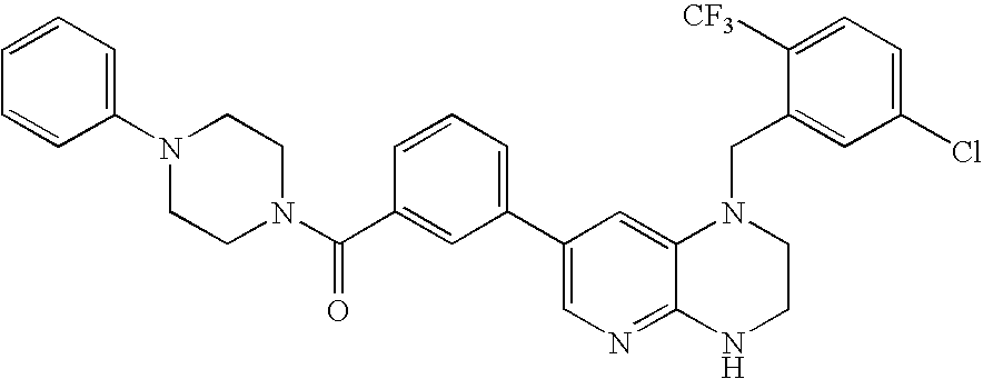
C1=CC=C(N2CCN(C(C3=CC(C4=CN=C5C(=C4)N(CC4=CC(Cl)=CC=C4[CF3])CCN5)=CC=C3)=O)CC2)C=C1
